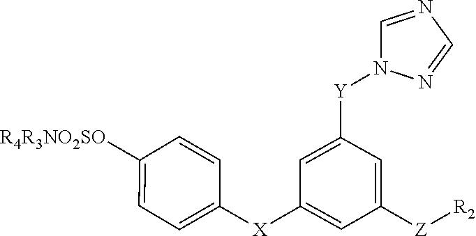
C1([X]C2=CC([Z][R2])=CC([Y]N3C=NC=N3)=C2)=CC=C([R4R3NO2SO])C=C1
